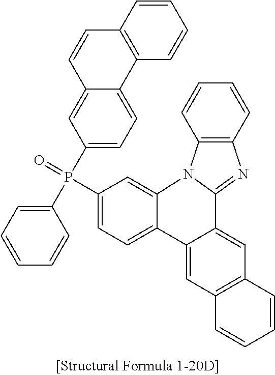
C1=CC2=C(C=C1)C1=CC=C(P(C3=CC=CC=C3)(=O)C3=CC=C4C(=C3)N3C5=C(C=CC=C5)N=C3C3=CC5=C(C=C43)C=CC=C5)C=C1C=C2
